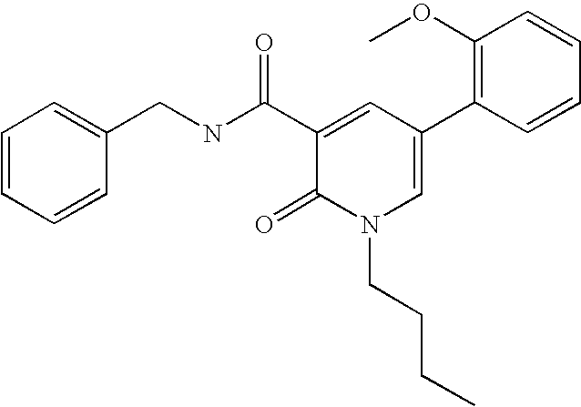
C(NC(C1=CC(C2=C(OC)C=CC=C2)=CN(CCCC)C1=O)=O)C1=CC=CC=C1
